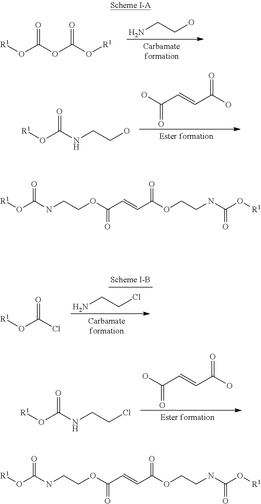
NCCO.[R1]OC(OC(O[R1])=O)=O.C(C=CC(O)=O)(O)=O.[R1]OC(NCCO)=O.C(C=CC(O)=O)(O)=O.[R1]OC(NCCCl)=O.NCCCl.[R1]OC(Cl)=O.[R1]OC(NCCOC(C=CC(OCCNC(O[R1])=O)=O)=O)=O.[R1]OC(NCCOC(C=CC(OCCNC(O[R1])=O)=O)=O)=O
